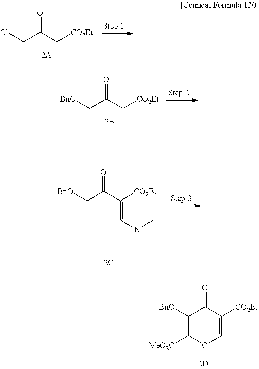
[BnO]CC(C([CO2Et])=CN(C)C)=O.[2C].ClCC(C[CO2Et])=O.[BnO]CC(C[CO2Et])=O.C1([BnO])=C([MeO2C])OC=C([CO2Et])C1=O
